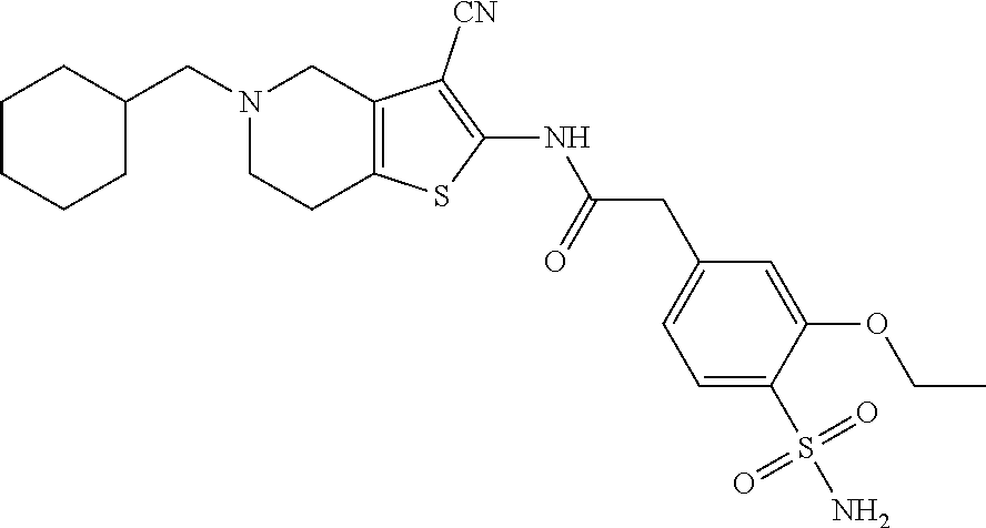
C12=C(SC(NC(CC3=CC=C(S(N)(=O)=O)C(OCC)=C3)=O)=C1[CN])CCN(CC1CCCCC1)C2
